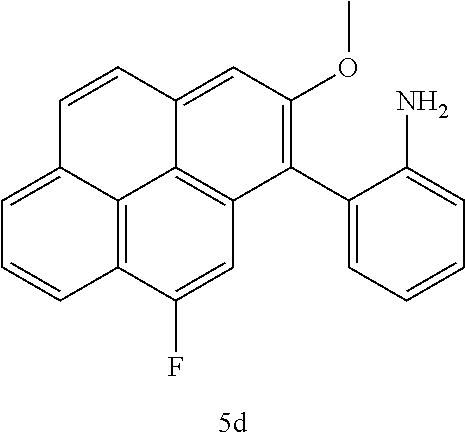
C12=C3C(F)=CC4=C1C(=CC(OC)=C4C1=CC=CC=C1N)C=CC2=CC=C3
